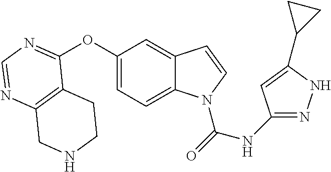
C12=C(N=CN=C1OC1=CC=C3C(=C1)C=CN3C(=O)NC1=NNC(C3CC3)=C1)CNCC2
